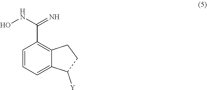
ONC(C1=C2C(=CC=C1)C([Y])CC2)=N
